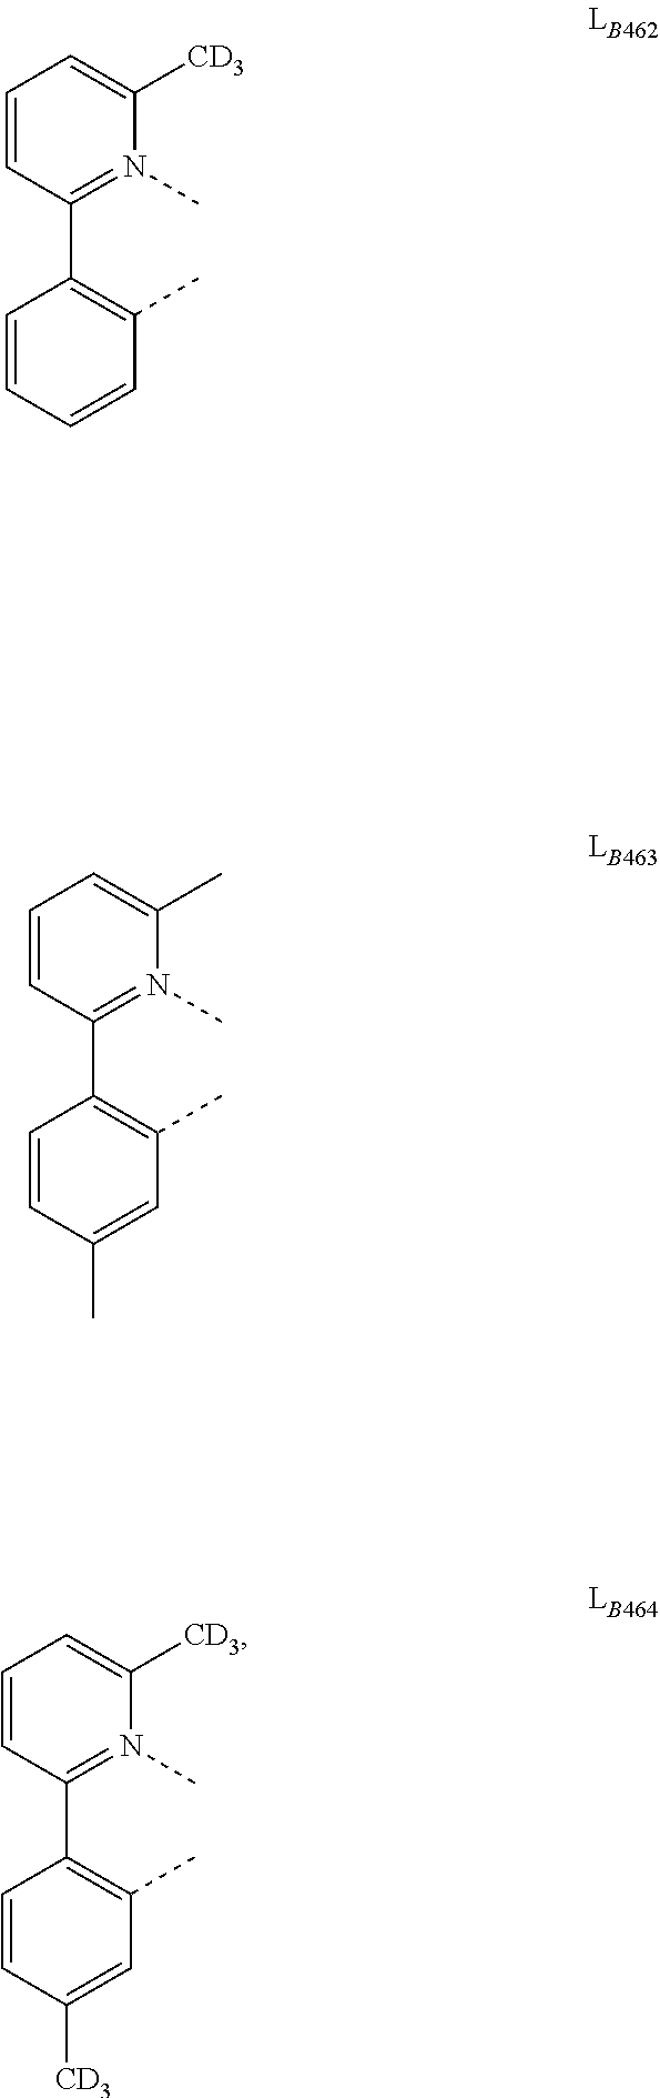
C1=CC=CC(C)=C1C1=N(C)C([CD3])=CC=C1.C1=CC(C)=CC(C)=C1C1=N(C)C(C)=CC=C1.C1=CC([CD3])=CC(C)=C1C1=N(C)C([CD3])=CC=C1
